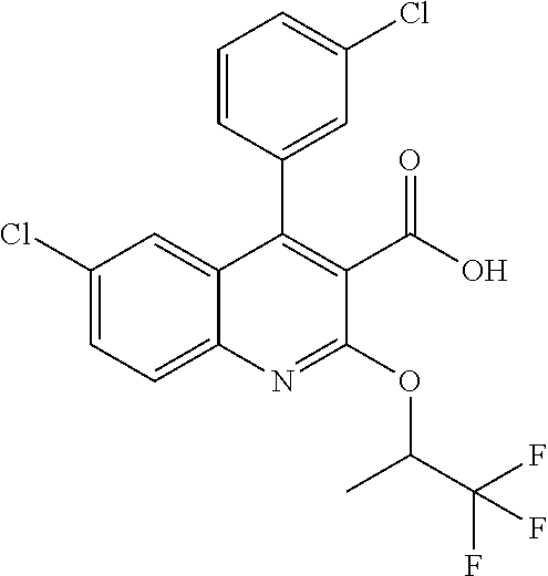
C1(Cl)=CC=C2C(=C1)C(C1=CC(Cl)=CC=C1)=C(C(O)=O)C(OC(C(F)(F)F)C)=N2
